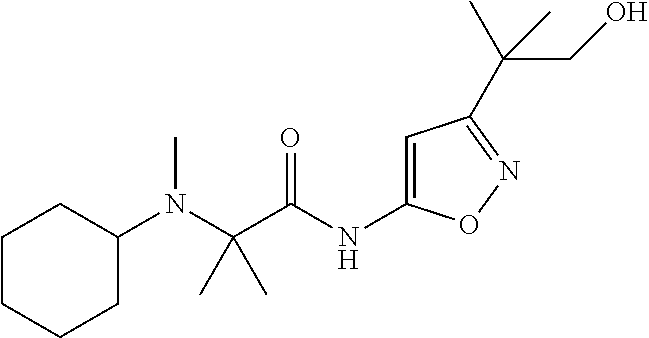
C(N(C)C1CCCCC1)(C(=O)NC1=CC(C(CO)(C)C)=NO1)(C)C
